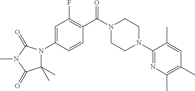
C1=C(N2C(C)(C)C(=O)N(C)C2=O)C=CC(C(N2CCN(C3=NC(C)=C(C)C=C3C)CC2)=O)=C1F
